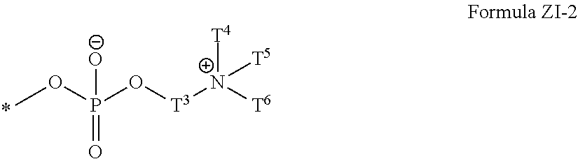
COP(O[T3][N+]([T6])([T4])[T5])(=O)[O-]
